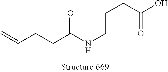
C=CCCC(NCCCC(O)=O)=O
